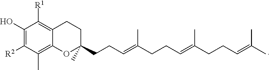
C1(O)=C([R2])C(C)=C2C(=C1[R1])CCC(CCC=C(CCC=C(CCC=C(C)C)C)C)(C)O2
